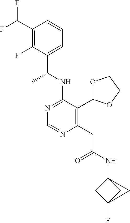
N1=C(NC(C)C2=CC=CC(C(F)F)=C2F)C(C2OCCO2)=C(CC(=O)NC23CC(F)(C2)C3)N=C1
